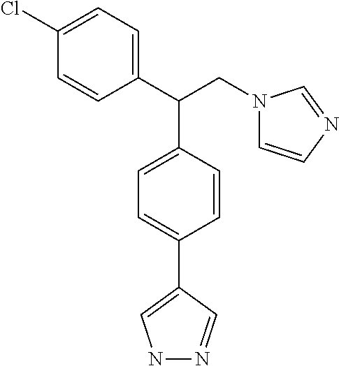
C1=CC(C(CN2C=CN=C2)C2=CC=C(C3=CNN=C3)C=C2)=CC=C1Cl
